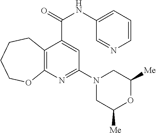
C12=C(N=C(N3CC([Me])OC([Me])C3)C=C1C(NC1=CC=CN=C1)=O)OCCCC2
